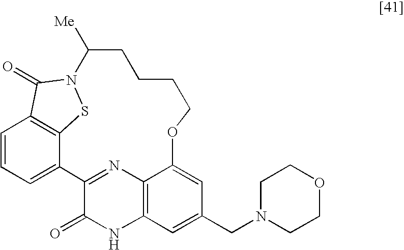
C1=CC=C2C3=C1C(=O)N(S3)C([Me])CCCCOC1=CC(CN3CCOCC3)=CC3=C1N=C2C(=O)N3
